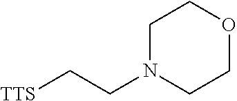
[TTS]CCN1CCOCC1
